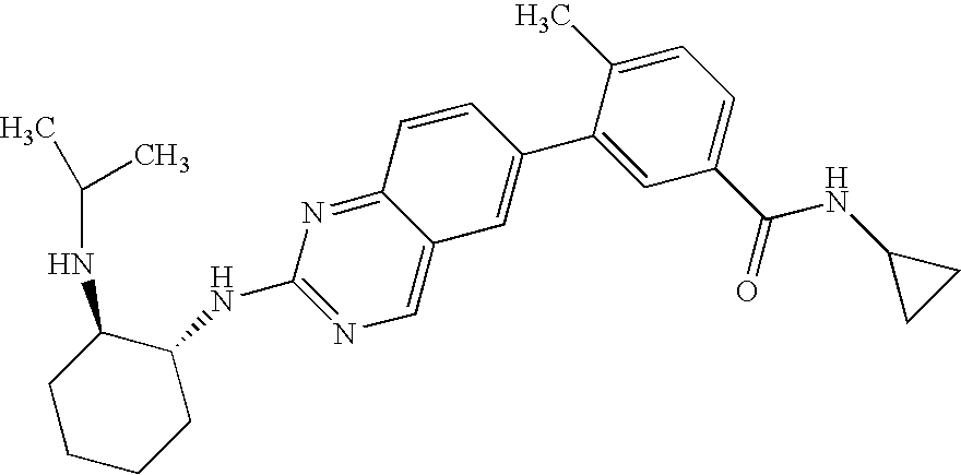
C1CCCC(NC2=NC=C3C(=N2)C=CC(C2=CC(C(NC4CC4)=O)=CC=C2C)=C3)C1NC(C)C
